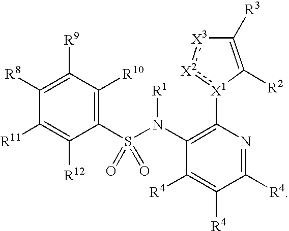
C1([R9])=C([R8])C([R11])=C([R12])C(S(N(C2=C([X1]3:[X2]:[X3]C([R3])=C3[R2])N=C([R4])C([R4])=C2[R4])[R1])(=O)=O)=C1[R10]
